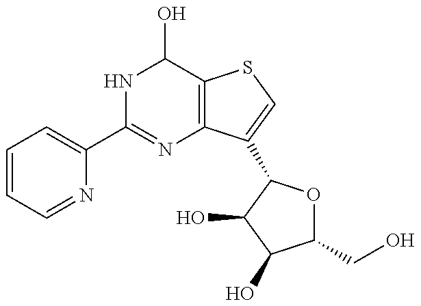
C1=CC=NC(C2=NC3=C(C(O)N2)SC=C3C2OC(CO)C(O)C2O)=C1
